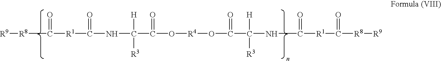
[R8](C([R1]C(NC(C(O[R4]OC(C([H])([R3])NC([R1]C([R8][R9])=O)=O)=O)=O)([H])[R3])=O)=O)[R9]
